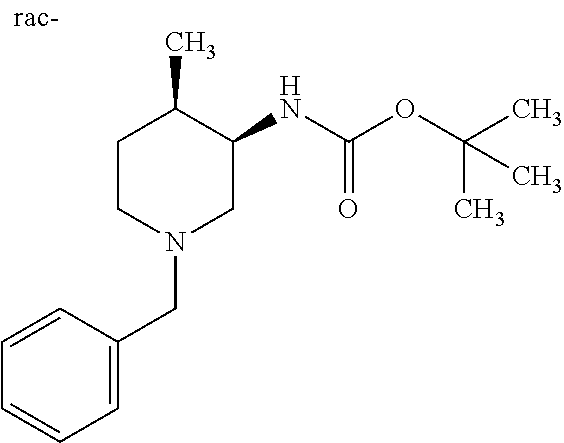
C1CN(CC2=CC=CC=C2)CC(NC(OC(C)(C)C)=O)C1C
